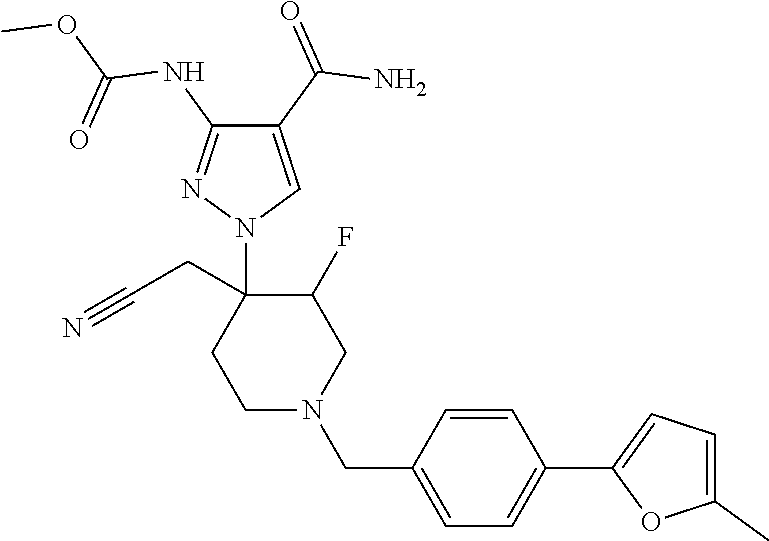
C1(C(=O)N)=CN(C2(CC#N)CCN(CC3=CC=C(C4=CC=C(C)O4)C=C3)CC2F)N=C1NC(OC)=O
